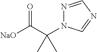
N1=CN=CN1C(C([NaO])=O)(C)C
